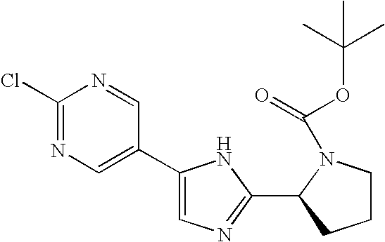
C1(Cl)=NC=C(C2=CN=C(C3CCCN3C(=O)OC(C)(C)C)N2)C=N1
